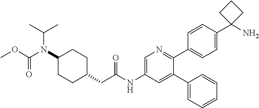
C1=CC(C2(N)CCC2)=CC=C1C1=NC=C(NC(CC2CCC(N(C(OC)=O)C(C)C)CC2)=O)C=C1C1=CC=CC=C1
